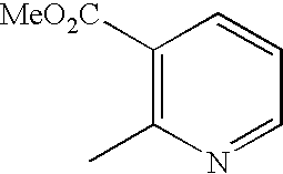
C1([MeO2C])=C(C)N=CC=C1
